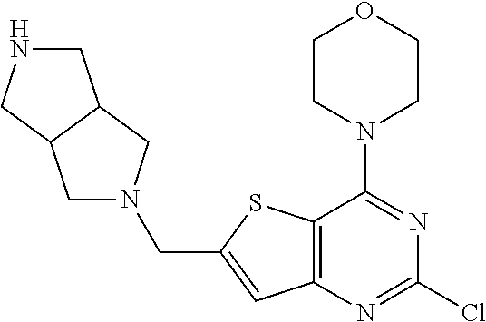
C1CN(C2=NC(Cl)=NC3=C2SC(CN2CC4C(C2)CNC4)=C3)CCO1
